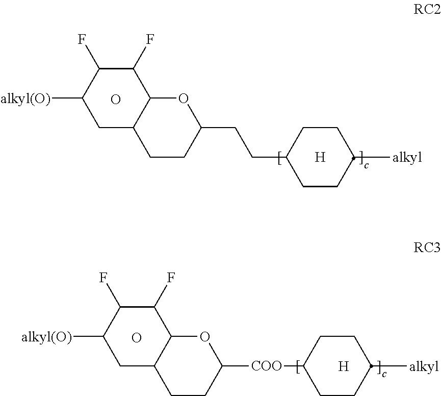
[alkyl(O)]C1CC2C(C(F)C1F)OC(CCC1CCC([alkyl])CC1)CC2.O.[H].O.[H].[alkyl(O)]C1CC2C(C(F)C1F)OC([COO]C1CCC([alkyl])CC1)CC2
